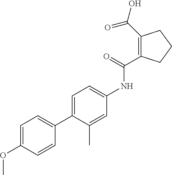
C1=C(OC)C=CC(C2=CC=C(NC(=O)C3=C(C(O)=O)CCC3)C=C2C)=C1
